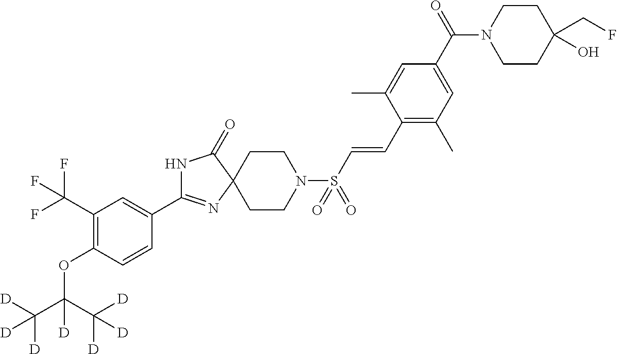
N1C(C2=CC(C(F)(F)F)=C(OC(C([D])([D])[D])(C([D])([D])[D])[D])C=C2)=NC2(C1=O)CCN(S(C=CC1=C(C)C=C(C(N3CCC(CF)(O)CC3)=O)C=C1C)(=O)=O)CC2
